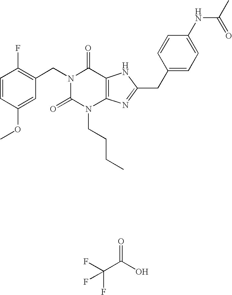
N1(CC2=C(F)C=CC(OC)=C2)C(=O)N(CCCC)C2=C(C1=O)NC(CC1=CC=C(NC(=O)C)C=C1)=N2.C(C(O)=O)(F)(F)F
